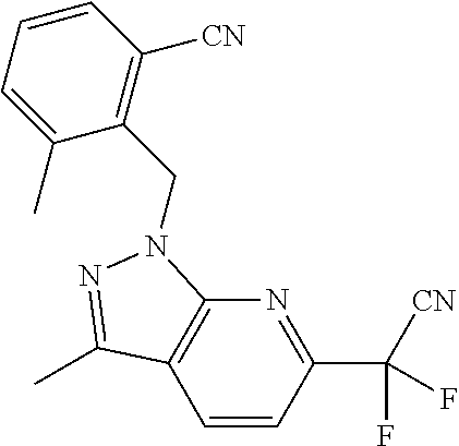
C1=CC(C([CN])(F)F)=NC2=C1C(C)=NN2CC1=C([CN])C=CC=C1C
